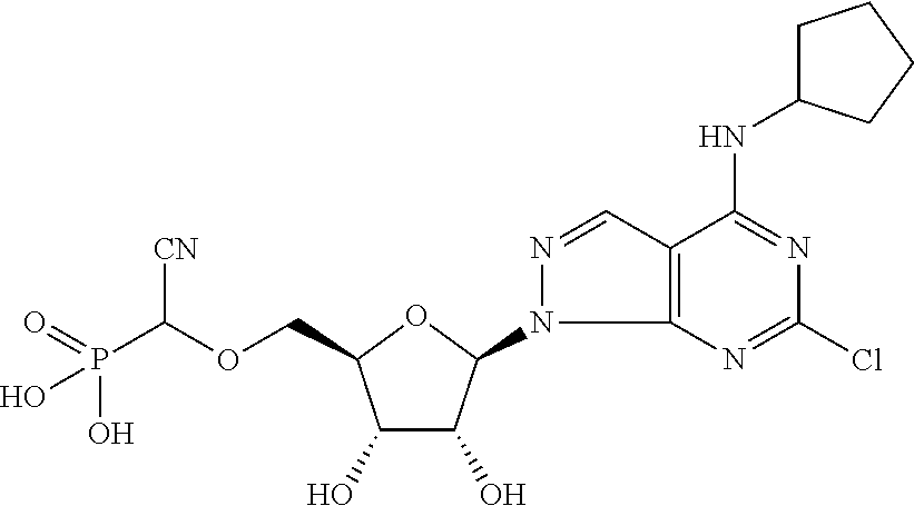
C(OCC1C(O)C(O)C(N2C3=C(C=N2)C(NC2CCCC2)=NC(Cl)=N3)O1)(P(=O)(O)O)[CN]
